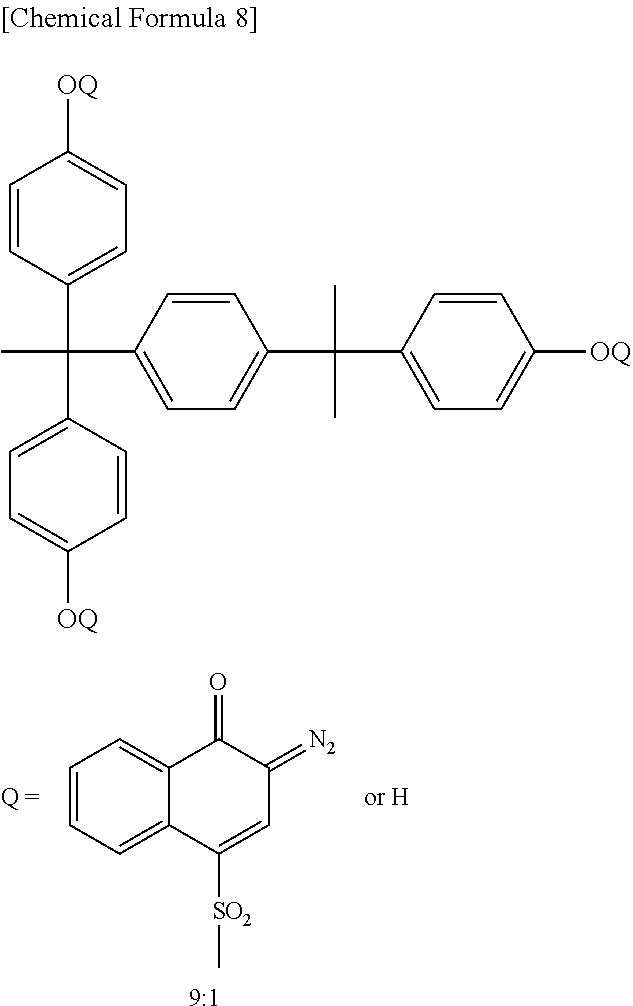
[9:1].C1=CC=C2C(=C1)C(=O)C(=[N2])C=C2[SO2]C.C1=CC(C(C)(C2=CC=C([OQ])C=C2)C2=CC=C(C(C)(C)C3=CC=C([OQ])C=C3)C=C2)=CC=C1[OQ]
